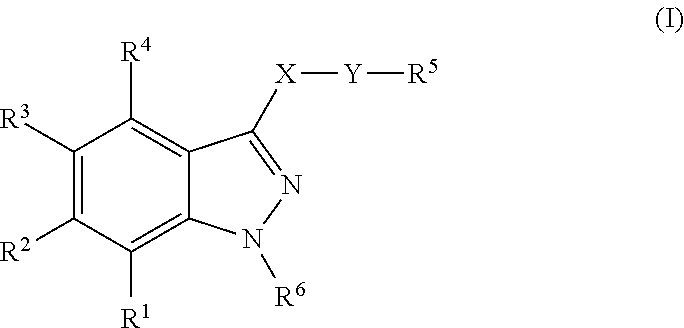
C1([R3])=C([R2])C([R1])=C2C(=C1[R4])C([X][Y][R5])=NN2[R6]
